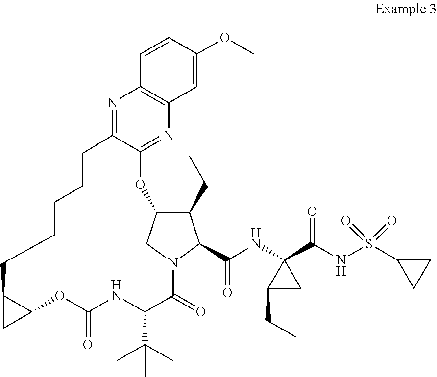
C1(CC)C2CN(C1C(NC1(C(NS(C3CC3)(=O)=O)=O)C(CC)C1)=O)C(=O)C(C(C)(C)C)NC(=O)OC1C(C1)CCCCCC1=NC3=C(N=C1O2)C=C(OC)C=C3
